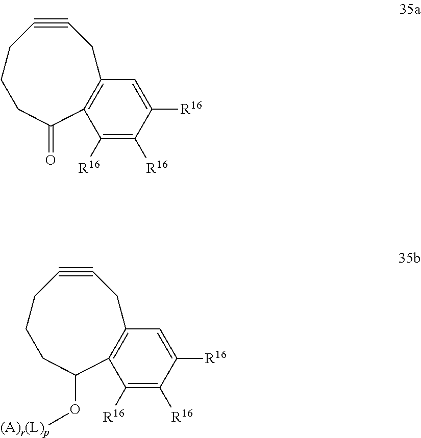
C1#CCCCC(=O)C2=C(C1)C=C([R16])C([R16])=C2[R16].C1#CCCCC(O[(A)r(L)p])C2=C(C1)C=C([R16])C([R16])=C2[R16]
